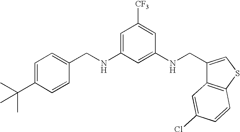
C1=C(C(C)(C)C)C=CC(CNC2=CC([CF3])=CC(NCC3=CSC4=C3C=C(Cl)C=C4)=C2)=C1
